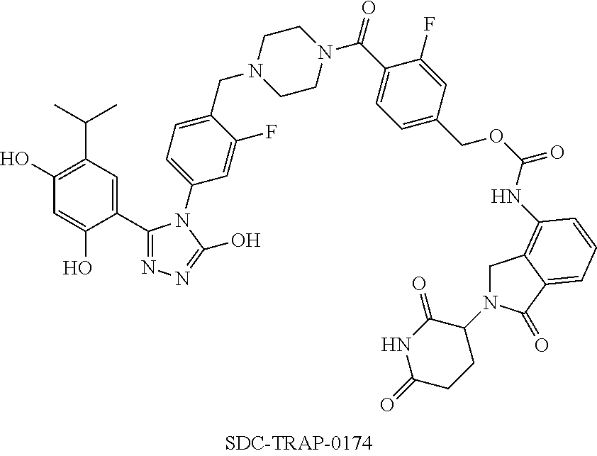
C1(C(C)C)=C(O)C=C(O)C(C2=NN=C(O)N2C2=CC=C(CN3CCN(C(=O)C4=CC=C(COC(=O)NC5=C6CN(C7C(=O)NC(=O)CC7)C(=O)C6=CC=C5)C=C4F)CC3)C(F)=C2)=C1
